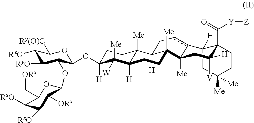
C1C([H])(OC2C(OC3OC(C[ORx])C([RxO])C([RxO])C3[ORx])C([RyO])C([RxO])C([Ry(O)C])O2)C([Me])([W])C2([H])C([Me])(C1)C1([H])C([Me])(C3([Me])c(cC1)C1([H])C(C(=O)[Y][Z])(CCC([Me])([Me])C1)C([H])([V])C3)CC2
